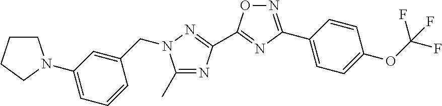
N1=C(C2=CC=C(OC(F)(F)F)C=C2)N=C(C2=NN(CC3=CC(N4CCCC4)=CC=C3)C(C)=N2)O1
